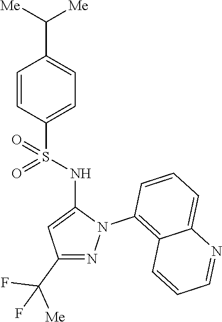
C1=CC(S(NC2=CC(C(F)(F)[Me])=NN2C2=C3C(=CC=C2)N=CC=C3)(=O)=O)=CC=C1C([Me])[Me]
